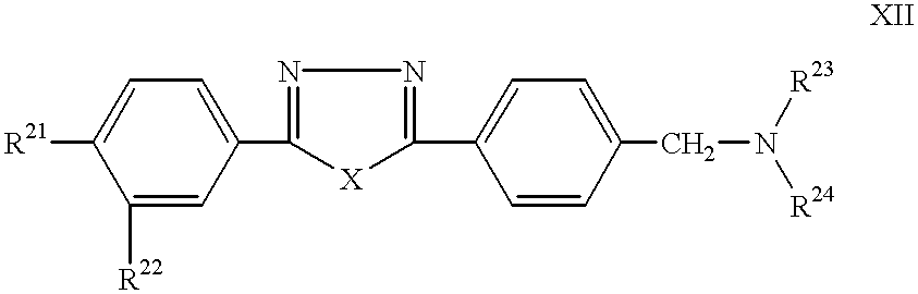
C1(C2=CC=C([R21])C([R22])=C2)=NN=C(C2=CC=C(CN([R23])[R24])C=C2)[X]1
